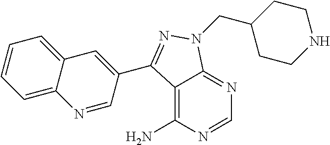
C1=NC(N)=C2C(=N1)N(CC1CCNCC1)N=C2C1=CC2=CC=CC=C2N=C1
